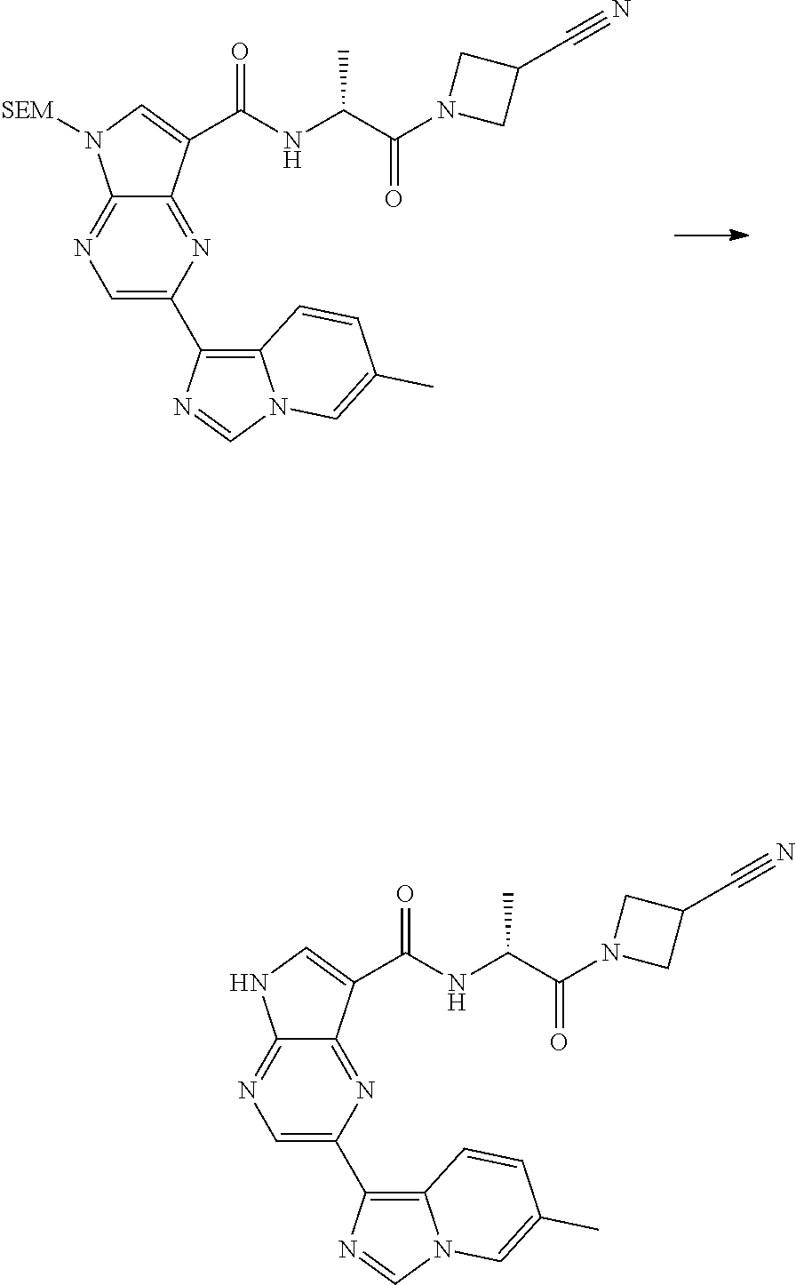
C1=C(C2=C3N(C=N2)C=C(C)C=C3)N=C2C(=N1)N([SEM])C=C2C(NC(C(N1CC(C#N)C1)=O)C)=O.C1=C(C2=C3N(C=N2)C=C(C)C=C3)N=C2C(=N1)NC=C2C(NC(C(N1CC(C#N)C1)=O)C)=O
